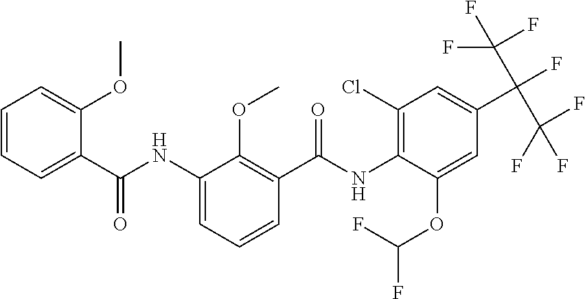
C1=CC=C(C(NC2=CC=CC(C(NC3=C(Cl)C=C(C(C(F)(F)F)(C(F)(F)F)F)C=C3OC(F)F)=O)=C2OC)=O)C(OC)=C1
